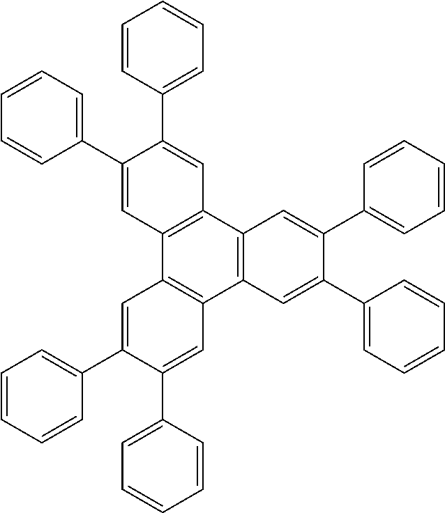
C12=C(C3=C(C4=C1C=C(C1=CC=CC=C1)C(C1=CC=CC=C1)=C4)C=C(C1=CC=CC=C1)C(C1=CC=CC=C1)=C3)C=C(C1=CC=CC=C1)C(C1=CC=CC=C1)=C2
